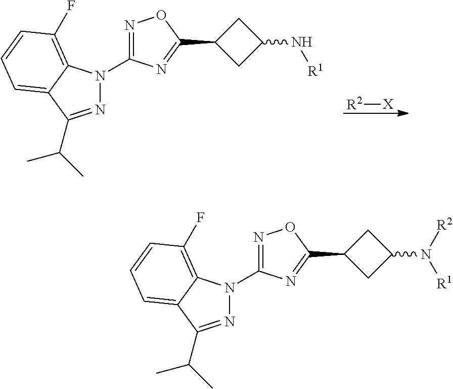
C1(N2N=C(C(C)C)C3=CC=CC(F)=C23)=NOC(C2CC(N([R1])[R2])C2)=N1.C1(N2N=C(C(C)C)C3=CC=CC(F)=C23)=NOC(C2CC(N[R1])C2)=N1.[X][R2]
